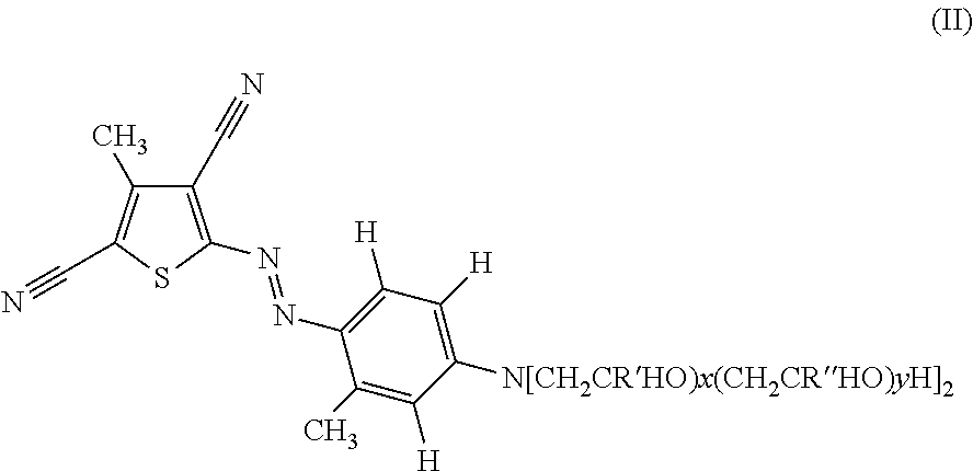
C1(C#N)=C(N=NC2=C([H])C([H])=C([N[CH2CRHO)x(CH2CRHO)yH]2])C([H])=C2C)SC(C#N)=C1C
